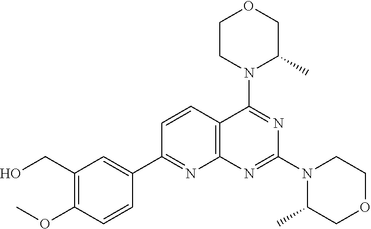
C12=C(N=C(N3C(C)COCC3)N=C1N1C(C)COCC1)N=C(C1=CC(CO)=C(OC)C=C1)C=C2
